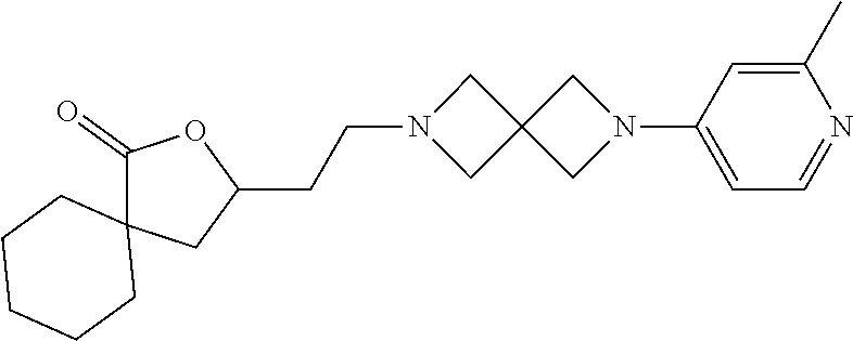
N1(CCC2OC(=O)C3(C2)CCCCC3)CC2(C1)CN(C1=CC=NC(C)=C1)C2
